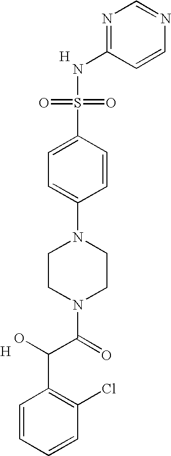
N1=C(NS(=O)(=O)C2=CC=C(N3CCN(C(=O)C(O)C4=C(Cl)C=CC=C4)CC3)C=C2)C=CN=C1.[H].[H]
